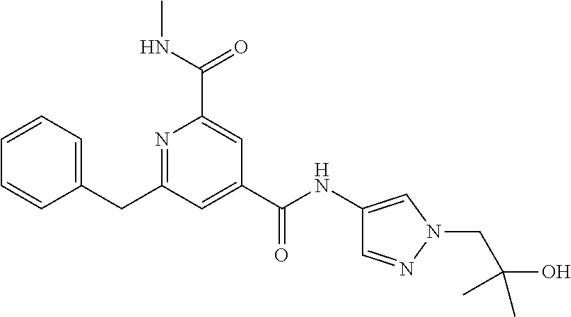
N1=C(CC2=CC=CC=C2)C=C(C(NC2=CN(CC(O)(C)C)N=C2)=O)C=C1C(NC)=O
